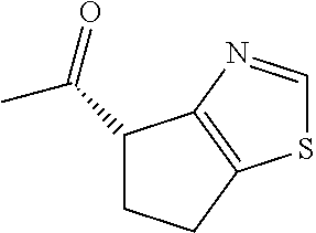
C1(C(C)=O)CCC2=C1N=CS2
